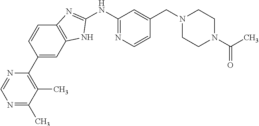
N1=C(C)C(C)=C(C2=CC3=C(C=C2)N=C(NC2=NC=CC(CN4CCN(C(C)=O)CC4)=C2)N3)N=C1
